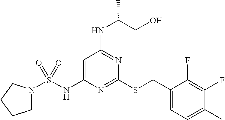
C1=C(NS(N2CCCC2)(=O)=O)N=C(SCC2=CC=C(C)C(F)=C2F)N=C1NC(CO)C
